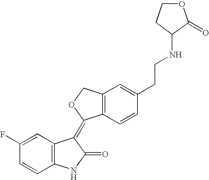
C12=C(C=CC(CCNC3CCOC3=O)=C1)C(=C1C3=C(NC1=O)C=CC(F)=C3)OC2
